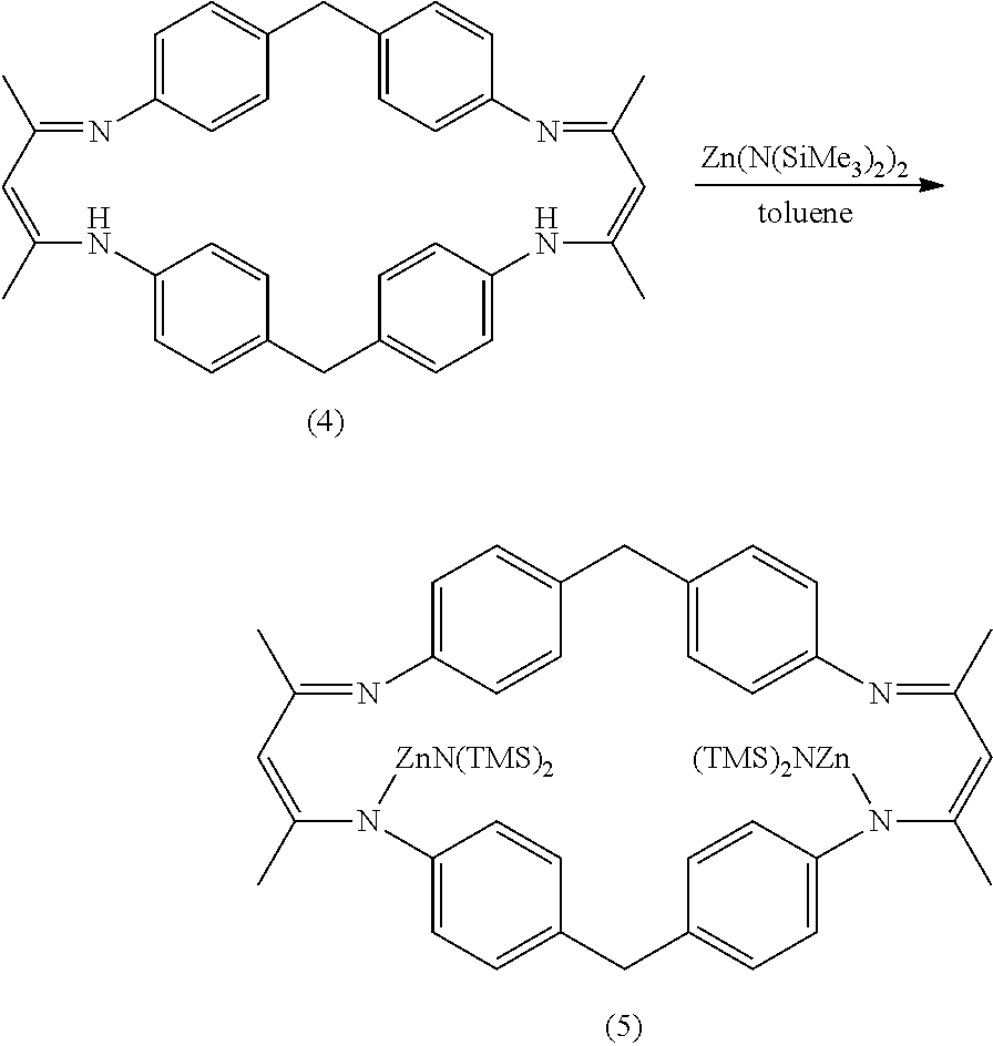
C1=C2C=CC(=C1)CC1=CC=C(C=C1)N=C(C)C=C(C)NC1=CC=C(CC3=CC=C(NC(C)=CC(C)=N2)C=C3)C=C1.[Zn(N(SiMe3)2)2].C1=C2C=CC(=C1)CC1=CC=C(C=C1)N=C(C)C=C(C)N([(TMS)2NZn])C1=CC=C(CC3=CC=C(N([ZnN(TMS)2])C(C)=CC(C)=N2)C=C3)C=C1
